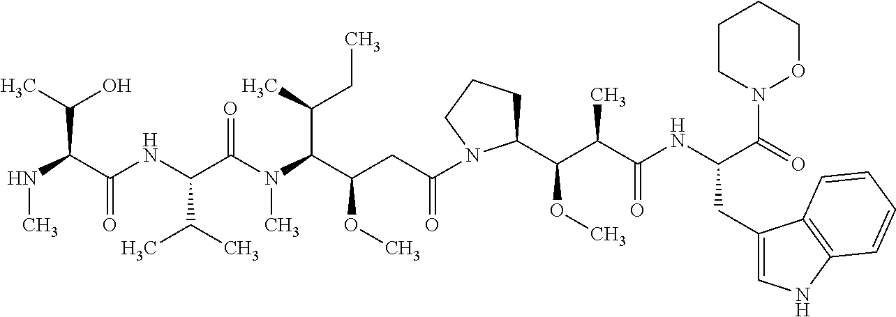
N(C(C(NC(C(N(C)C(C(CC(=O)N1C(C(C(C(NC(CC2=CNC3=C2C=CC=C3)C(=O)N2OCCCC2)=O)C)OC)CCC1)OC)C(C)CC)=O)C(C)C)=O)C(C)O)C
